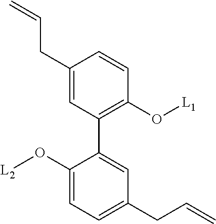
C1(CC=C)=CC(C2=CC(CC=C)=CC=C2O[L2])=C(O[L1])C=C1
